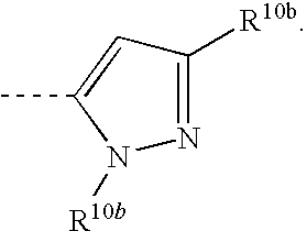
C1(C)=CC([R10b])=NN1[R10b]
